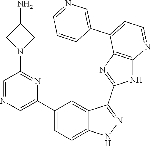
C1(C2=CC=C3C(=C2)C(C2=NC4=C(N2)N=CC=C4C2=CN=CC=C2)=NN3)=CN=CC(N2CC(N)C2)=N1
